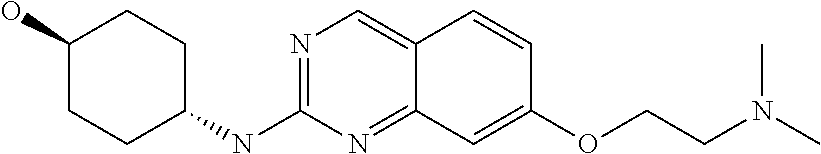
N1=C(NC2CCC(O)CC2)N=C2C(=C1)C=CC(OCCN(C)C)=C2
